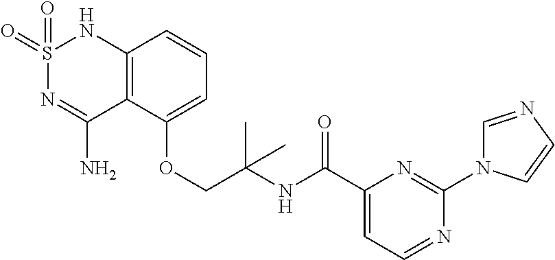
C12=C(C(OCC(NC(C3=CC=NC(N4C=NC=C4)=N3)=O)(C)C)=CC=C1)C(N)=NS(=O)(=O)N2
